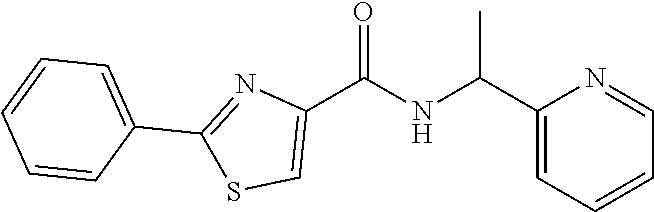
C1(C(NC(C2=CC=CC=N2)C)=O)=CSC(C2=CC=CC=C2)=N1
